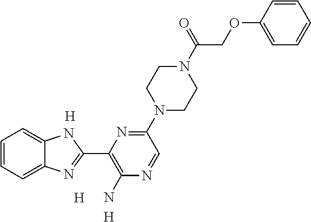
[H].[H].[H].C1=CC=C2C(=C1)NC(C1=C(N)N=CC(N3CCN(C(=O)COC4=CC=CC=C4)CC3)=N1)=N2
